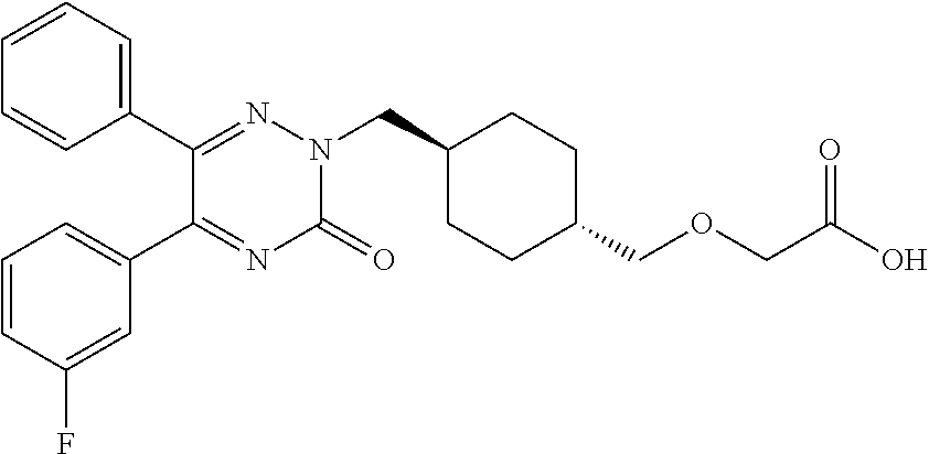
C1(C2=NN(CC3CCC(COCC(O)=O)CC3)C(=O)N=C2C2=CC=CC(F)=C2)=CC=CC=C1
